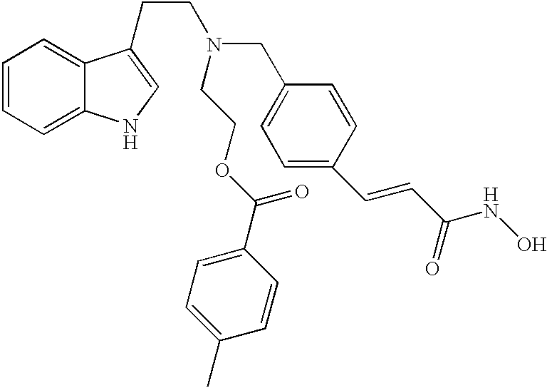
C1=CC=C2C(=C1)C(CCN(CC1=CC=C(C=CC(NO)=O)C=C1)CCOC(C1=CC=C(C)C=C1)=O)=CN2
